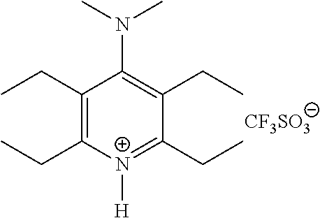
C1(CC)=C(CC)[N+]([H])=C(CC)C(CC)=C1N(C)C.[CF3SO3]
